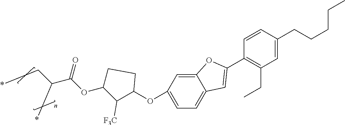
C12=CC(OC3C([F3C])C(OC(C(CC*)C*)=O)CC3)=CC=C1C=C(C1=C(CC)C=C(CCCCC)C=C1)O2
